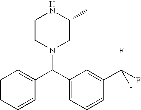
C1=CC=CC(C(C2=CC=CC(C(F)(F)F)=C2)N2CC(C)NCC2)=C1
